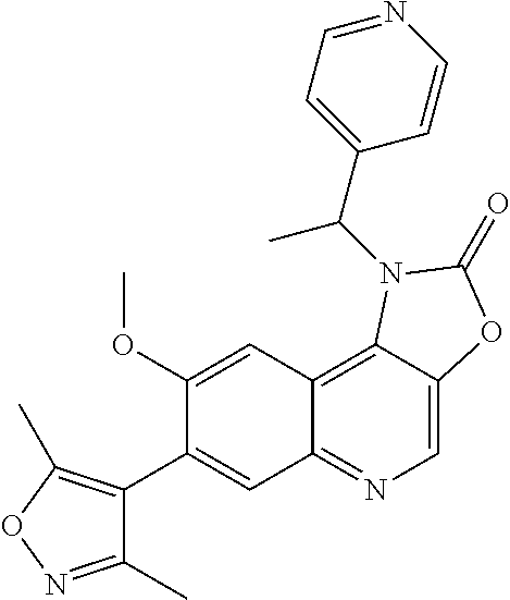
C1(C2=CC3=NC=C4C(=C3C=C2OC)N(C(C2=CC=NC=C2)C)C(=O)O4)=C(C)ON=C1C
